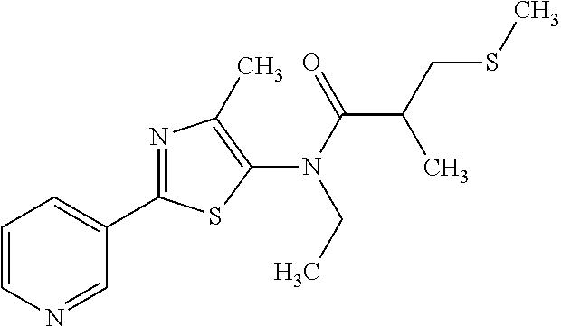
C1=CN=CC(C2=NC(C)=C(N(C(C(CSC)C)=O)CC)S2)=C1
